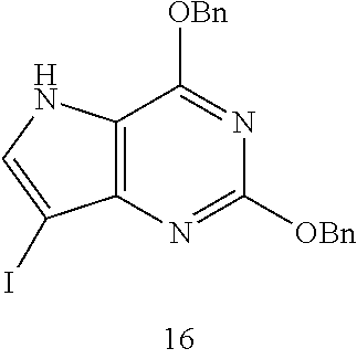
C12=C(N=C([OBn])N=C1[OBn])C(I)=CN2
